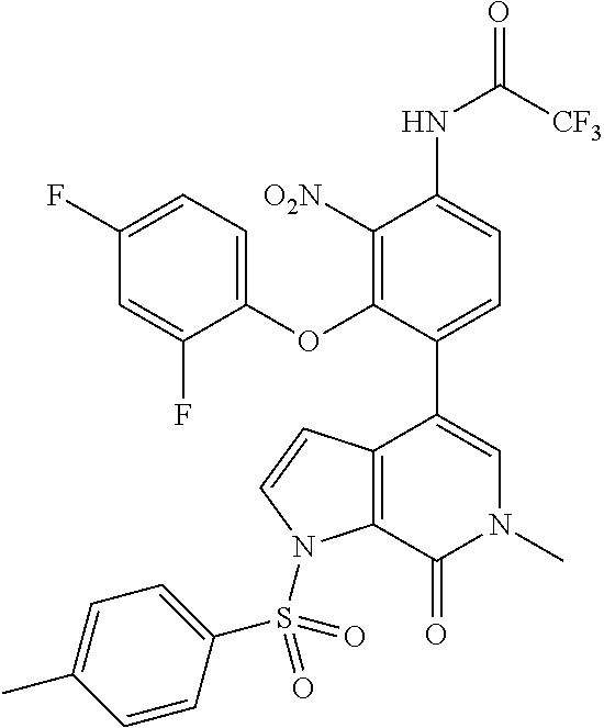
C1(F)=CC=C(OC2=C([O2N])C(NC(=O)[CF3])=CC=C2C2=CN(C)C(=O)C3=C2C=CN3S(=O)(C2=CC=C(C)C=C2)=O)C(F)=C1
